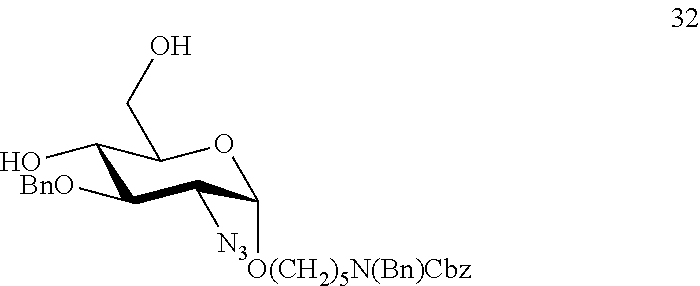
C1(O)C([BnO])C([N3])C([O(CH2)5N(Bn)Cbz])OC1CO
